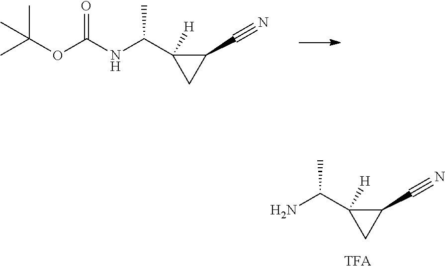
NC(C1([H])CC1C#N)C.CC(OC(NC(C1([H])CC1C#N)C)=O)(C)C
